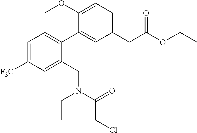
C1=C([F3C])C=C(CN(CC)C(CCl)=O)C(C2=CC(CC(OCC)=O)=CC=C2OC)=C1
